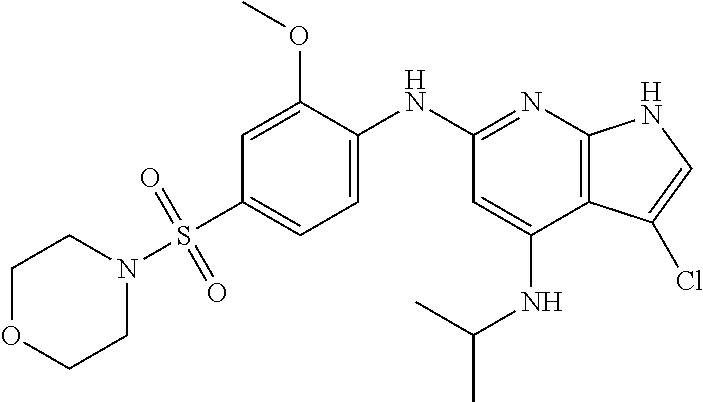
C1OCCN(S(C2=CC=C(NC3=NC4=C(C(NC(C)C)=C3)C(Cl)=CN4)C(OC)=C2)(=O)=O)C1
